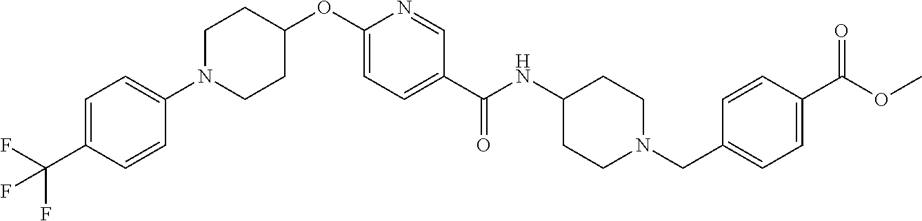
C1=C(C(NC2CCN(CC3=CC=C(C(OC)=O)C=C3)CC2)=O)C=NC(OC2CCN(C3=CC=C(C(F)(F)F)C=C3)CC2)=C1
